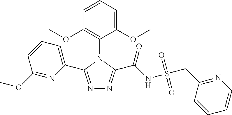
N1=C(C2=CC=CC(OC)=N2)N(C2=C(OC)C=CC=C2OC)C(C(NS(CC2=NC=CC=C2)(=O)=O)=O)=N1
